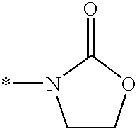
*N1CCOC1=O
